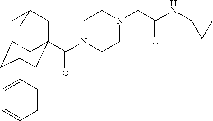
C1C2CC3(C4=CC=CC=C4)CC(C(N4CCN(CC(NC5CC5)=O)CC4)=O)(CC1C3)C2
